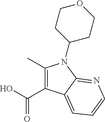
C(O)(=O)C1=C(C)N(C2CCOCC2)C2=NC=CC=C12
